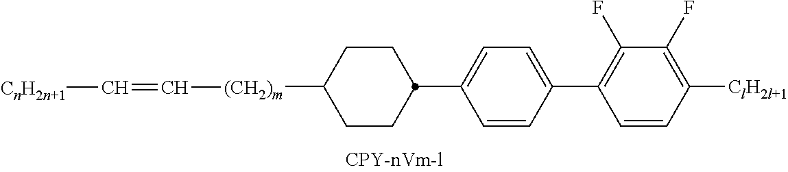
C1(C2CCC([(CH2)m]C=C[CnH2n+1])CC2)=CC=C(C2=C(F)C(F)=C([ClH2l+1])C=C2)C=C1
